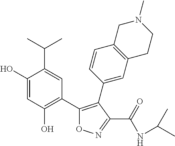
C1(O)=CC(O)=C(C2=C(C3=CC4=C(C=C3)CN(C)CC4)C(C(NC(C)C)=O)=NO2)C=C1C(C)C
